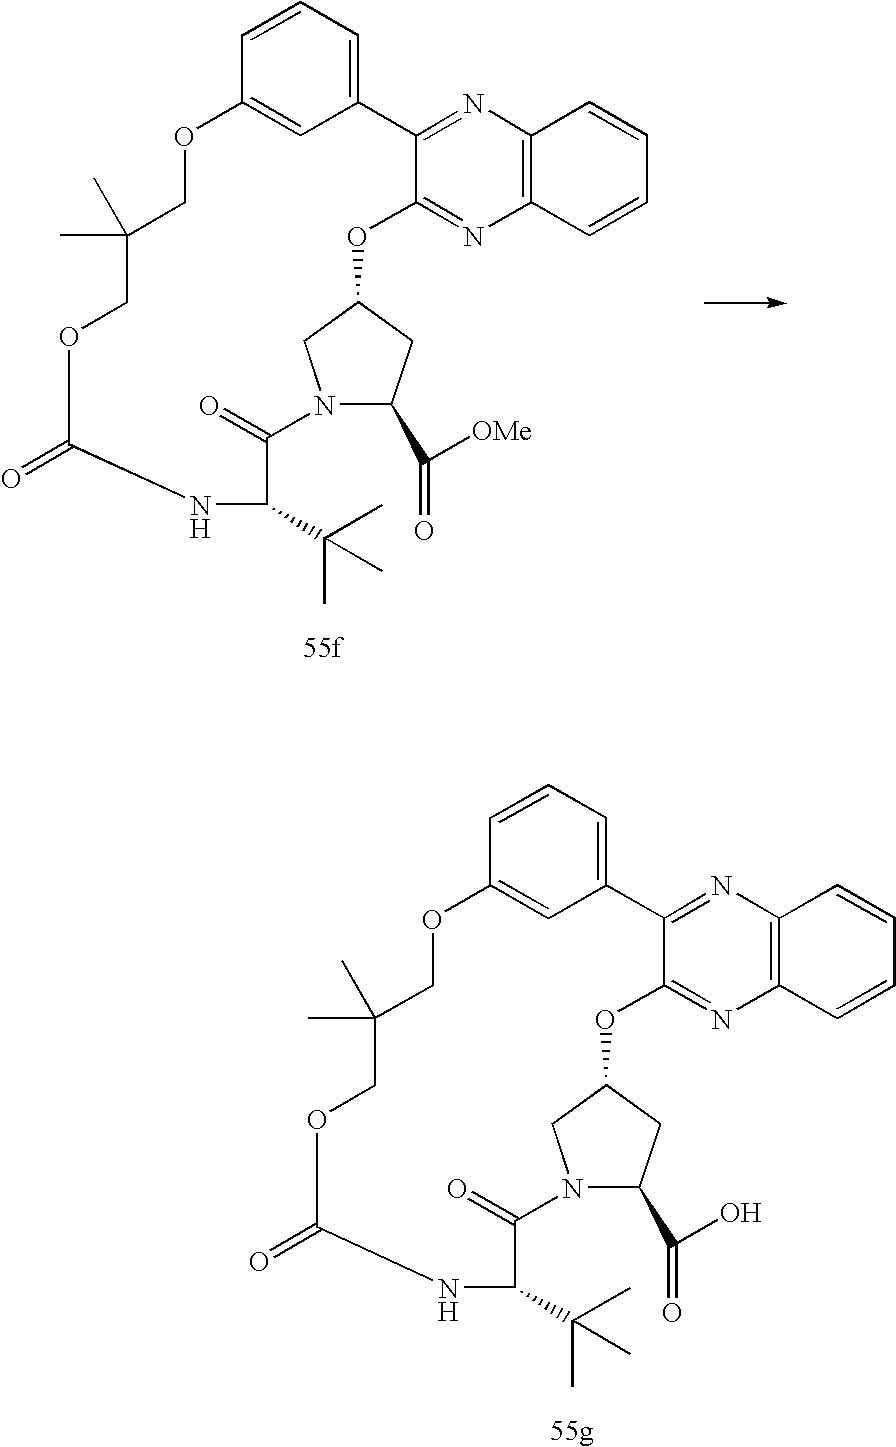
C1=CC=C2C=C1OCC(C)(C)COC(=O)NC(C(C)(C)C)C(=O)N1CC(OC3=NC4=C(N=C23)C=CC=C4)CC1C(=O)O.C1=CC=C2C=C1OCC(C)(C)COC(=O)NC(C(C)(C)C)C(=O)N1CC(OC3=NC4=C(N=C23)C=CC=C4)CC1C(=O)[OMe]
